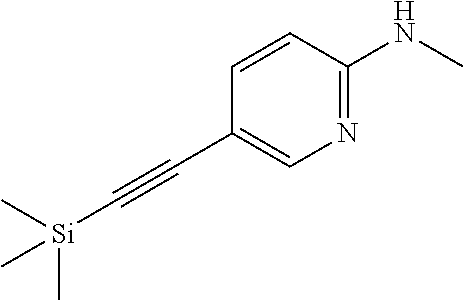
C1(C#C[Si](C)(C)C)=CN=C(NC)C=C1
